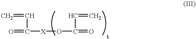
O=C([X]OC(=O)C=C)C=C
